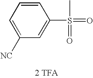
[2 TFA].C1=C([NC])C=C(S(C)(=O)=O)C=C1
